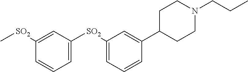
C[SO2]C1=CC([SO2]C2=CC=CC(C3CCN(CCC)CC3)=C2)=CC=C1
